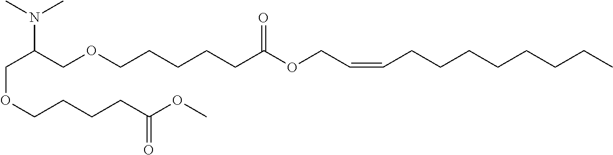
C(C(COCCCCCC(OCC=CCCCCCCCC)=O)N(C)C)OCCCCC(OC)=O
